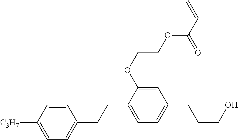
C1=CC([C3H7])=CC=C1CCC1=CC=C(CCCO)C=C1OCCOC(C=C)=O
